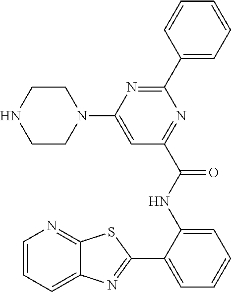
C1CN(C2=CC(C(NC3=CC=CC=C3C3=NC4=CC=CN=C4S3)=O)=NC(C3=CC=CC=C3)=N2)CCN1
